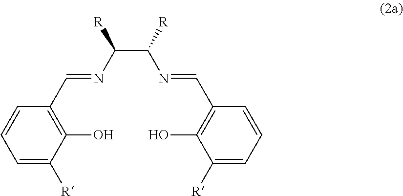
C1(O)=C(C=NC(C([R])N=CC2=C(O)C([R])=CC=C2)[R])C=CC=C1[R]
